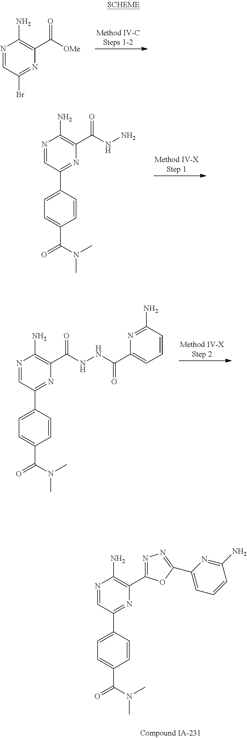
N1=CC(C2=CC=C(C(=O)N(C)C)C=C2)=NC(C(NN)=O)=C1N.N1=CC(Br)=NC(C([OMe])=O)=C1N.N1=CC(C2=CC=C(C(=O)N(C)C)C=C2)=NC(C(NNC(=O)C2=CC=CC(N)=N2)=O)=C1N.N1=CC(C2=CC=C(C(=O)N(C)C)C=C2)=NC(C2=NN=C(C3=CC=CC(N)=N3)O2)=C1N
